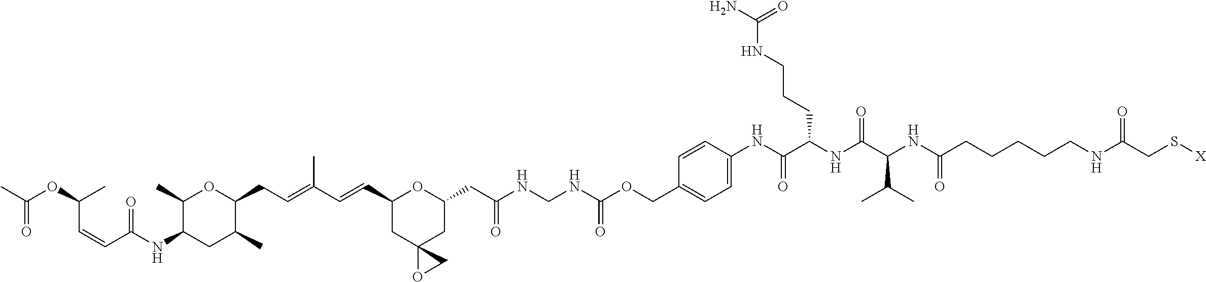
C1(C)C(NC(C=CC(OC(C)=O)C)=O)CC(C)C(CC=C(C=CC2CC3(CC(CC(NCNC(OCC4=CC=C(NC(C(NC(C(NC(CCCCCNC(CS[X])=O)=O)C(C)C)=O)CCCNC(N)=O)=O)C=C4)=O)=O)O2)OC3)C)O1
